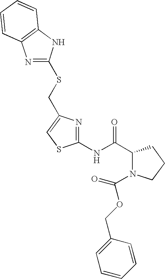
C1(NC(C2N(C(OCC3=CC=CC=C3)=O)CCC2)=O)=NC(CSC2=NC3=C(N2)C=CC=C3)=CS1
